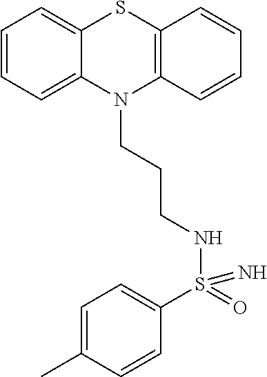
S(NCCCN1C2=CC=CC=C2SC2=C1C=CC=C2)(C1=CC=C(C)C=C1)(=N)=O
